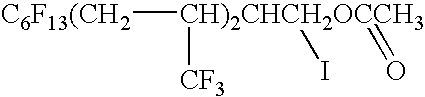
[C6F13(CH2][CH)2CHCH2OCCH3]([CF3])(=O)I
